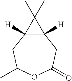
C12([H])C([H])(CC(=O)OC(C)C1)C2(C)C
